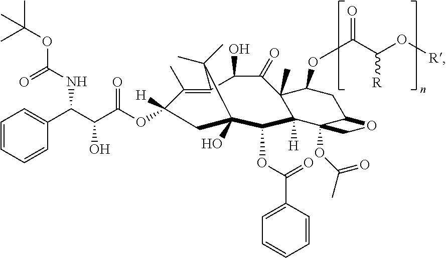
C1(C)=C2C(C)(C)C(O)(C(OC(=O)C3=CC=CC=C3)C3([H])C(C)(C(OC(=O)C(O[R])[R])CC4C3(OC(C)=O)CO4)C(=O)C2O)CC1([H])OC(C(C(C1=CC=CC=C1)NC(=O)OC(C)(C)C)O)=O
